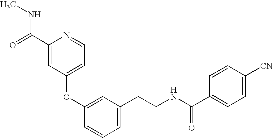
C1(OC2=CC(CCNC(=O)C3=CC=C([CN])C=C3)=CC=C2)=CC=NC(C(NC)=O)=C1
